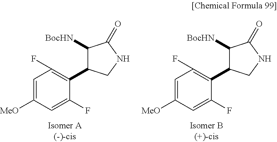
C1=C([MeO])C=C(F)C(C2C([BocHN])C(=O)NC2)=C1F.C1=C([MeO])C=C(F)C(C2C([BocHN])C(=O)NC2)=C1F
